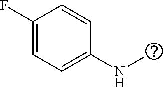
C1(F)=CC=C(NC)C=C1
